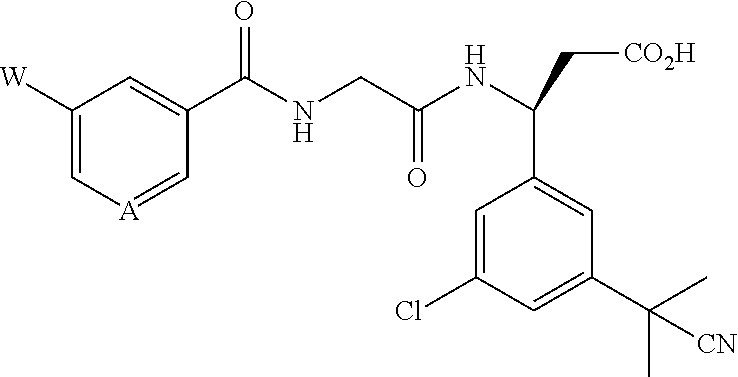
C1([W])=C[A]=CC(C(NCC(NC(C[CO2H])C2=CC(C(C)(C)[CN])=CC(Cl)=C2)=O)=O)=C1
